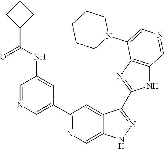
C1(C2=CN=CC(NC(C3CCC3)=O)=C2)=NC=C2C(=C1)C(C1=NC3=C(N1)C=NC=C3N1CCCCC1)=NN2
